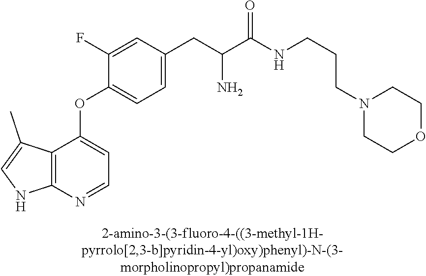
C1(F)=CC(CC(C(NCCCN2CCOCC2)=O)N)=CC=C1OC1=CC=NC2=C1C(C)=CN2
